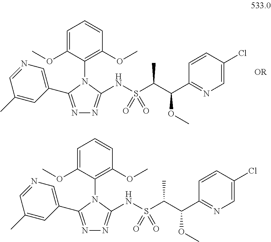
C1=C(OC)C(N2C(NS(C(C(C3=NC=C(Cl)C=C3)OC)C)(=O)=O)=NN=C2C2=CN=CC(C)=C2)=C(OC)C=C1.C1=C(OC)C(N2C(NS(C(C(C3=NC=C(Cl)C=C3)OC)C)(=O)=O)=NN=C2C2=CN=CC(C)=C2)=C(OC)C=C1
